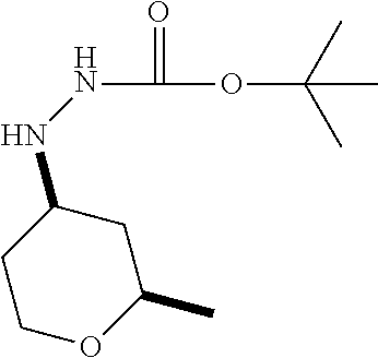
N(C(OC(C)(C)C)=O)NC1CCOC(C)C1
